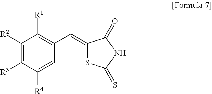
C1([R2])=C([R3])C([R4])=CC(C=C2SC(=S)NC2=O)=C1[R1]
